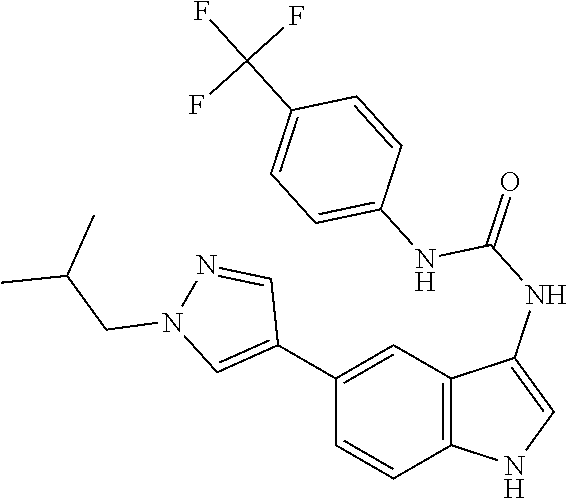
C12=C(C=C(C3=CN(CC(C)C)N=C3)C=C1)C(NC(=O)NC1=CC=C(C(F)(F)F)C=C1)=CN2
